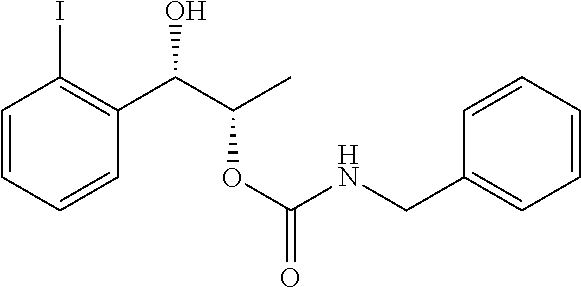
C1=CC=CC(C(C(C)OC(=O)NCC2=CC=CC=C2)O)=C1I
